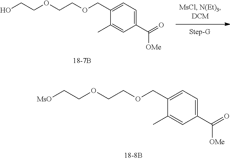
C1(COCCOCC[MsO])=CC=C(C(=O)[OMe])C=C1C.C1(COCCOCCO)=CC=C(C(=O)[OMe])C=C1C
